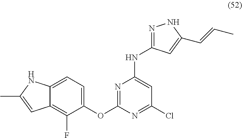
N1=C(OC2=CC=C3C(=C2F)C=C(C)N3)N=C(Cl)C=C1NC1=NNC(C=CC)=C1
